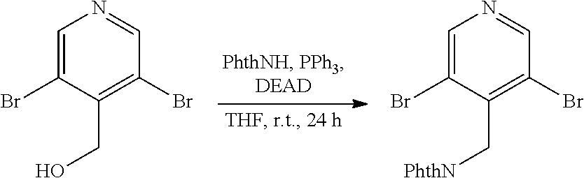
C1=C(Br)C(CO)=C(Br)C=N1.C1=C(Br)C(C[PhthN])=C(Br)C=N1
